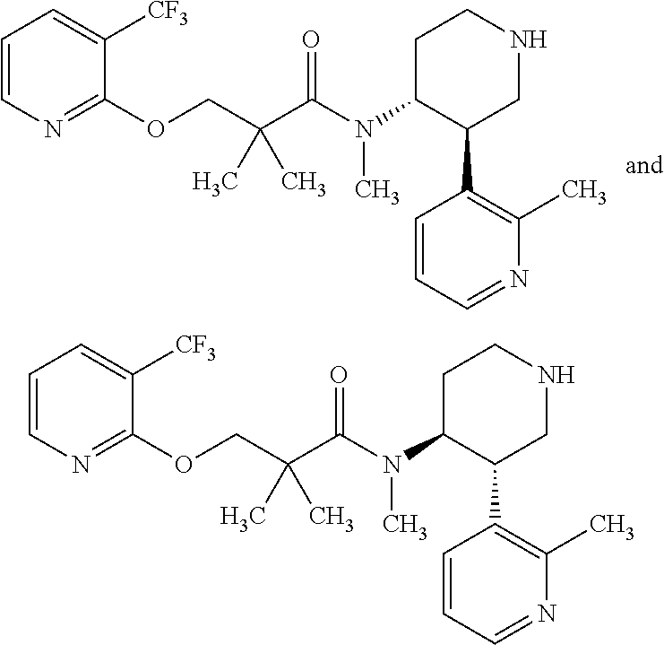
C1C(N(C(C(COC2=NC=CC=C2[CF3])(C)C)=O)C)C(C2=C(C)N=CC=C2)CNC1.C1C(N(C(C(COC2=NC=CC=C2[CF3])(C)C)=O)C)C(C2=C(C)N=CC=C2)CNC1
